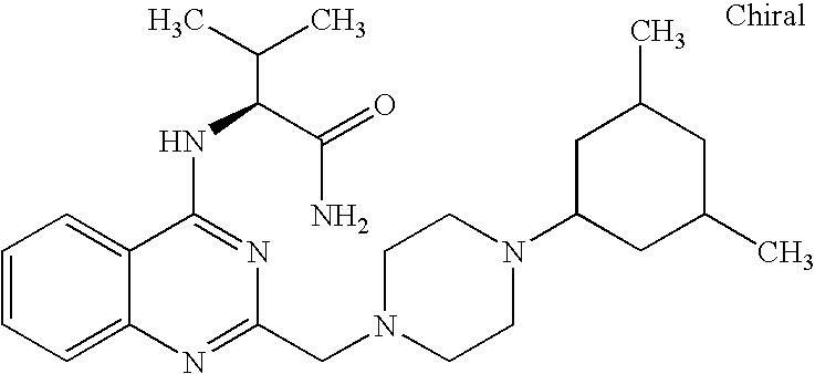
C1=CC=C2C(=C1)C(NC(C(N)=O)C(C)C)=NC(CN1CCN(C3CC(C)CC(C)C3)CC1)=N2
